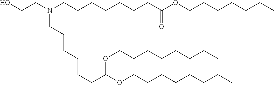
OCCN(CCCCCCCC(OCCCCCCC)=O)CCCCCCC(OCCCCCCCC)OCCCCCCCC
